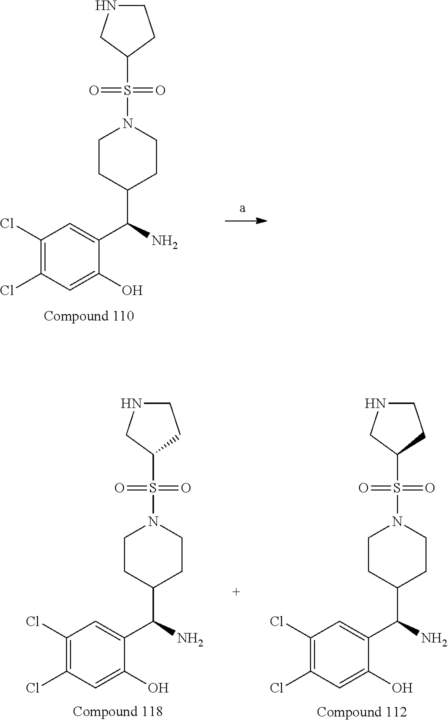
C1(Cl)=C(Cl)C=C(O)C(C(N)C2CCN(S(=O)(=O)C3CCNC3)CC2)=C1.C1(Cl)=C(Cl)C=C(O)C(C(N)C2CCN(S(=O)(=O)C3CCNC3)CC2)=C1.C1(Cl)=C(Cl)C=C(O)C(C(N)C2CCN(S(=O)(=O)C3CCNC3)CC2)=C1
